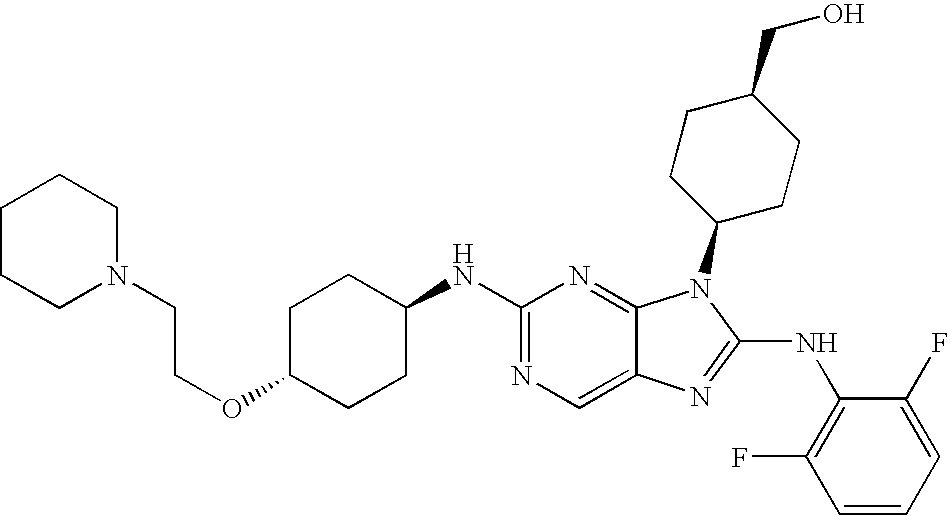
C1(NC2CCC(OCCN3CCCCC3)CC2)=NC=C2C(=N1)N(C1CCC(CO)CC1)C(NC1=C(F)C=CC=C1F)=N2
